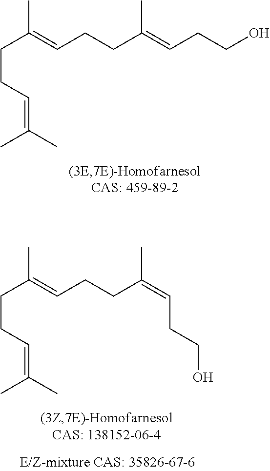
C(C(=CCCC(=CCCO)C)C)CC=C(C)C.C(C(=CCCC(=CCCO)C)C)CC=C(C)C
